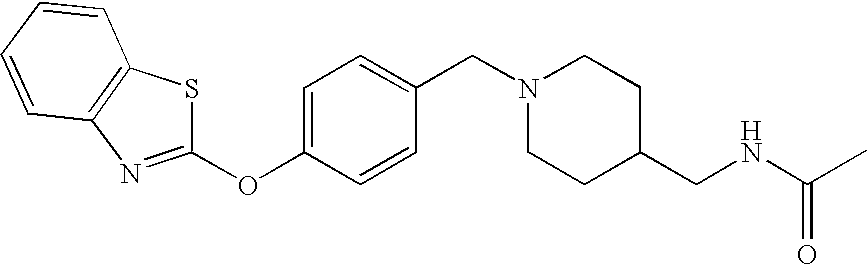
C1(CN2CCC(CNC(=O)C)CC2)=CC=C(OC2=NC3=C(C=CC=C3)S2)C=C1
